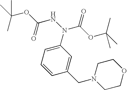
C1(N(C(OC(C)(C)C)=O)NC(OC(C)(C)C)=O)=CC=CC(CN2CCOCC2)=C1
